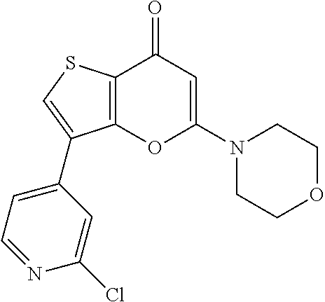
C12=C(C(=O)C=C(N3CCOCC3)O1)SC=C2C1=CC=NC(Cl)=C1
